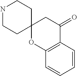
N1CCC2(CC1)OC1=C(C(=O)C2)C=CC=C1
